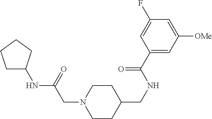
C1C(NC(CN2CCC(CNC(C3=CC([OMe])=CC(F)=C3)=O)CC2)=O)CCC1
